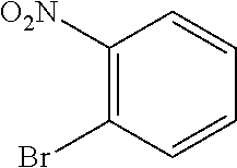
C1=CC(Br)=C([O2N])C=C1
